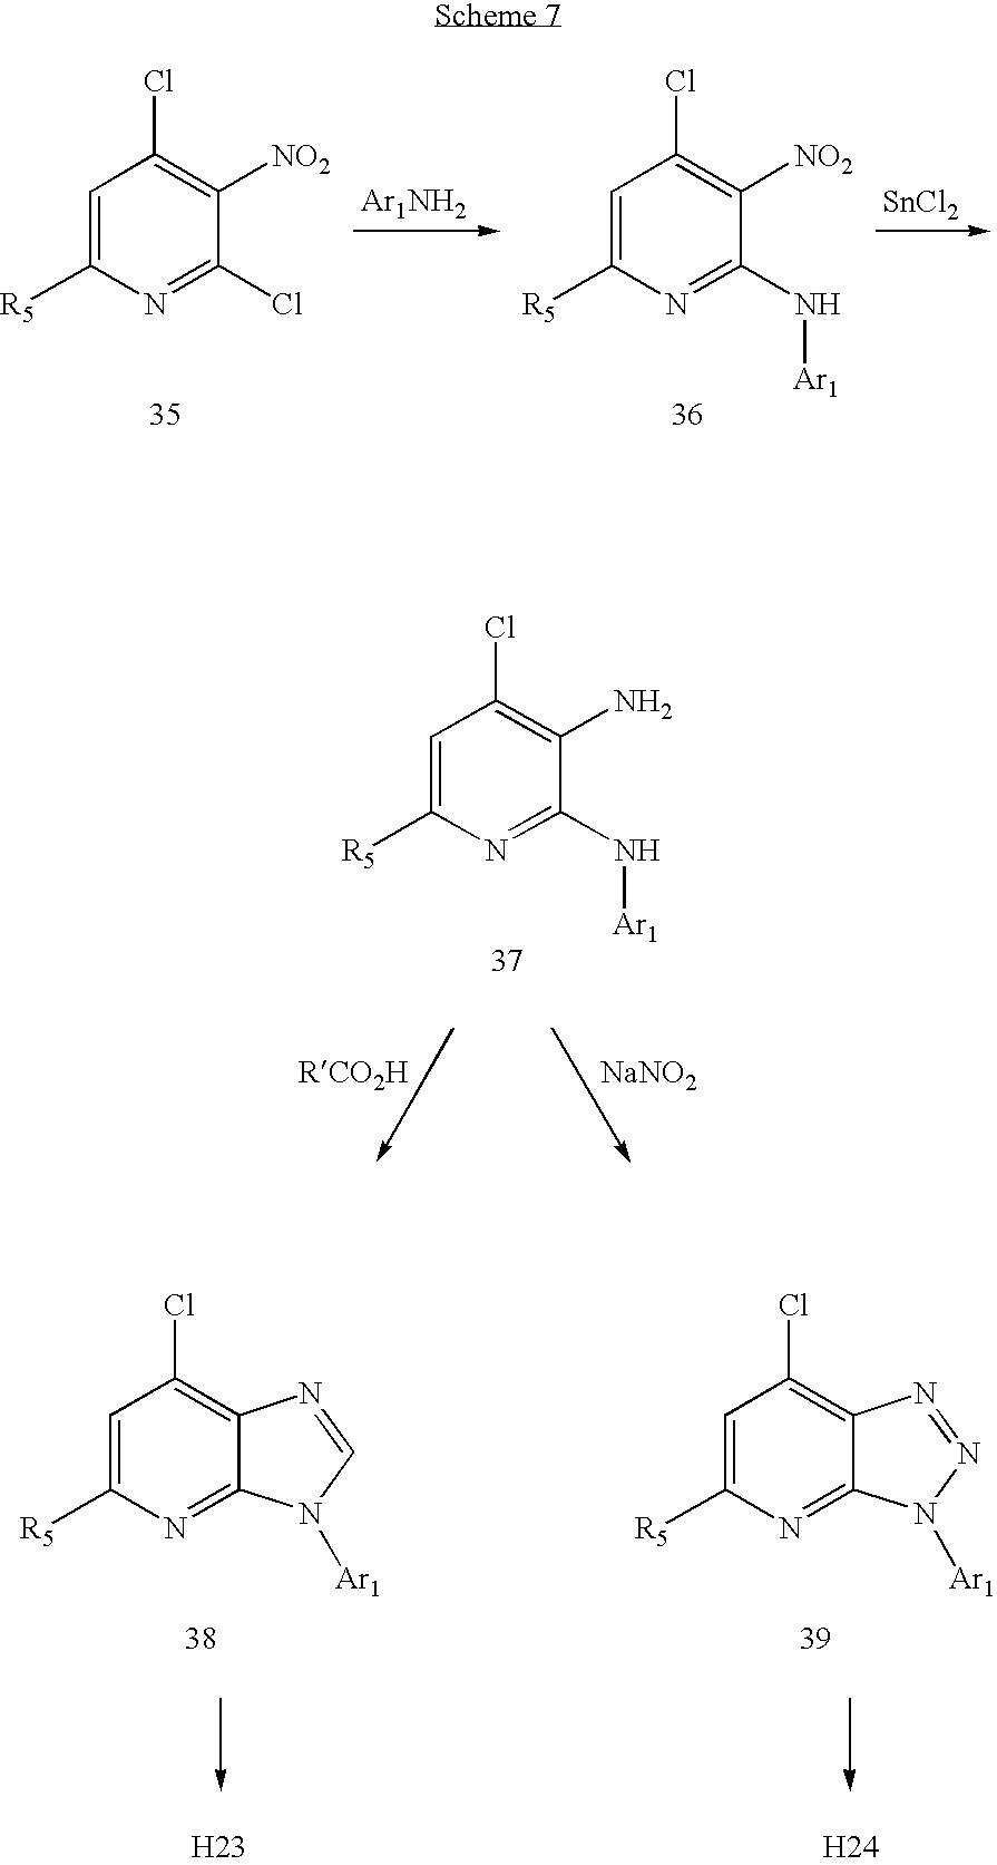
[Ar1NH2].C1=C([R5])N=C(Cl)C([NO2])=C1Cl.C1=C([R5])N=C(N[Ar1])C([NO2])=C1Cl.[SnCl2].C1=C([R5])N=C(N[Ar1])C(N)=C1Cl.[NaNO2].C1=C([R5])N=C2C(=C1Cl)N=CN2[Ar1].C1=C([R5])N=C2C(=C1Cl)N=NN2[Ar1].[H23].[H24]
